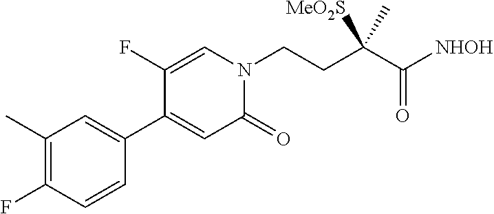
C1(C)=C(F)C=CC(C2=CC(=O)N(CCC(C([NHOH])=O)(C)[MeO2S])C=C2F)=C1
